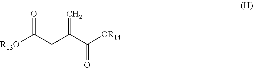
[R13O]C(CC(C([OR14])=O)=C)=O
